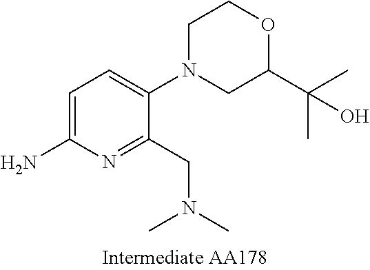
C1=C(N)N=C(CN(C)C)C(N2CC(C(C)(C)O)OCC2)=C1
